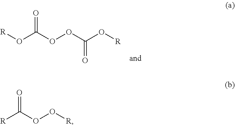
[R]OC(OOC(O[R])=O)=O.[R]C(OO[R])=O
